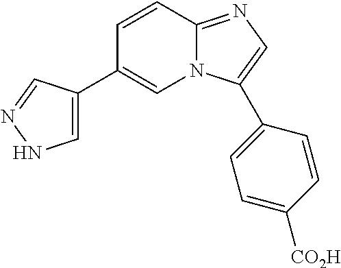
C1(C2=CNN=C2)=CN2C(=NC=C2C2=CC=C([CO2H])C=C2)C=C1
